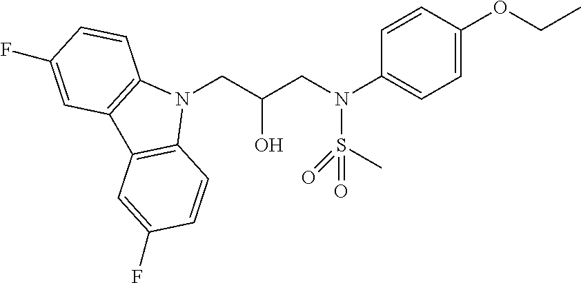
N1(CC(CN(S(C)(=O)=O)C2=CC=C(OCC)C=C2)O)C2=C(C3=C1C=CC(F)=C3)C=C(F)C=C2
